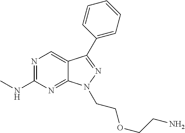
N1=C(NC)N=C2C(=C1)C(C1=CC=CC=C1)=NN2CCOCCN
